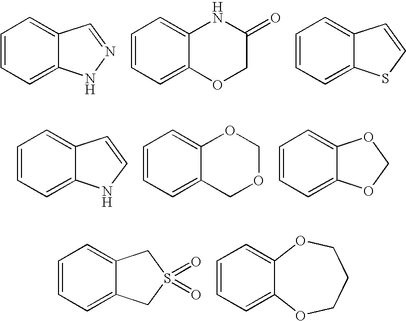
C1=CC=C2C(=C1)C=NN2.C1=CC=C2C(=C1)NC(=O)CO2.C1=CC=C2C(=C1)C=CS2.C1=CC=C2C(=C1)C=CN2.C1=CC=C2C(=C1)OCOC2.C1=CC=C2C(=C1)OCO2.C1=CC=C2C(=C1)CS(=O)(=O)C2.C1=CC=C2C(=C1)OCCCO2
